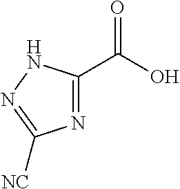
C1(C(O)=O)=NC([NC])=NN1
